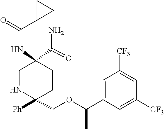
C1NC([Ph])(COC(C2=CC([CF3])=CC([CF3])=C2)C)CCC1(C(N)=O)NC(=O)C1CC1
